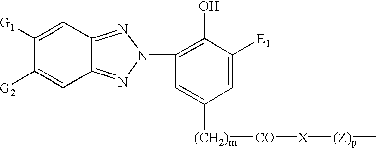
C1([G1])=CC2=NN(C3=C(O)C([E1])=CC([(CH2)m][CO][X][(Z)p]C)=C3)N=C2C=C1[G2]
